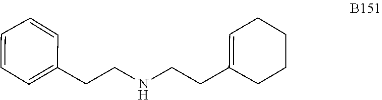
C1=CC(CCNCCC2=CCCCC2)=CC=C1
